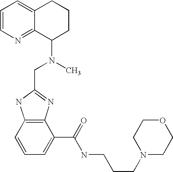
C1=CN=C2C(=C1)CCCC2N(C)CC1=NC2=C(N1)C=CC=C2C(NCCCN1CCOCC1)=O
